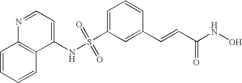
S(C1=CC=CC(C=CC(NO)=O)=C1)(NC1=CC=NC2=C1C=CC=C2)(=O)=O
